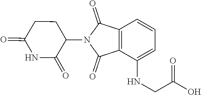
C1C(=O)NC(=O)C(N2C(=O)C3=C(C2=O)C=CC=C3NCC(=O)O)C1
